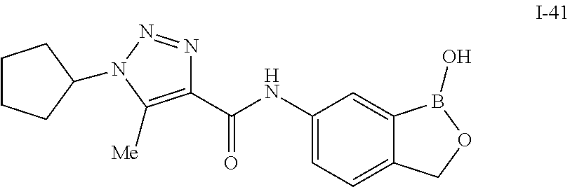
C1(C(NC2=CC=C3C(=C2)B(O)OC3)=O)=C([Me])N(C2CCCC2)N=N1
